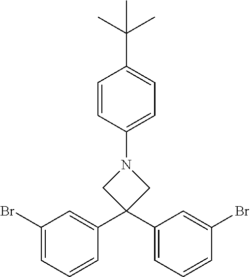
C1(Br)=CC=CC(C2(C3=CC=CC(Br)=C3)CN(C3=CC=C(C(C)(C)C)C=C3)C2)=C1
